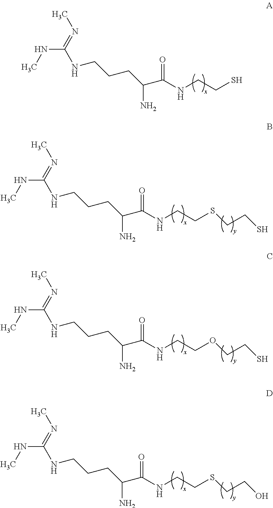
N(C(=NC)NCCCC(N)C(=O)NCCS)C.N(C(=NC)NCCCC(N)C(=O)NCCSCCS)C.N(C(=NC)NCCCC(N)C(=O)NCCOCCS)C.N(C(=NC)NCCCC(N)C(=O)NCCSCCO)C
